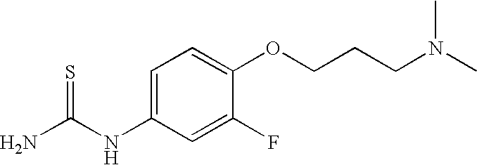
NC(NC1=CC=C(OCCCN(C)C)C(F)=C1)=S
